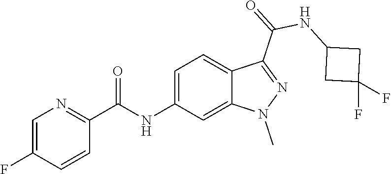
C1=C(F)C=CC(C(NC2=CC=C3C(=C2)N(C)N=C3C(NC2CC(F)(F)C2)=O)=O)=N1
